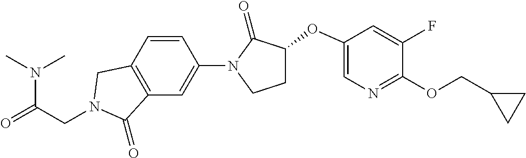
N(C(=O)CN1CC2=C(C=C(N3C(=O)C(OC4=CN=C(OCC5CC5)C(F)=C4)CC3)C=C2)C1=O)(C)C
